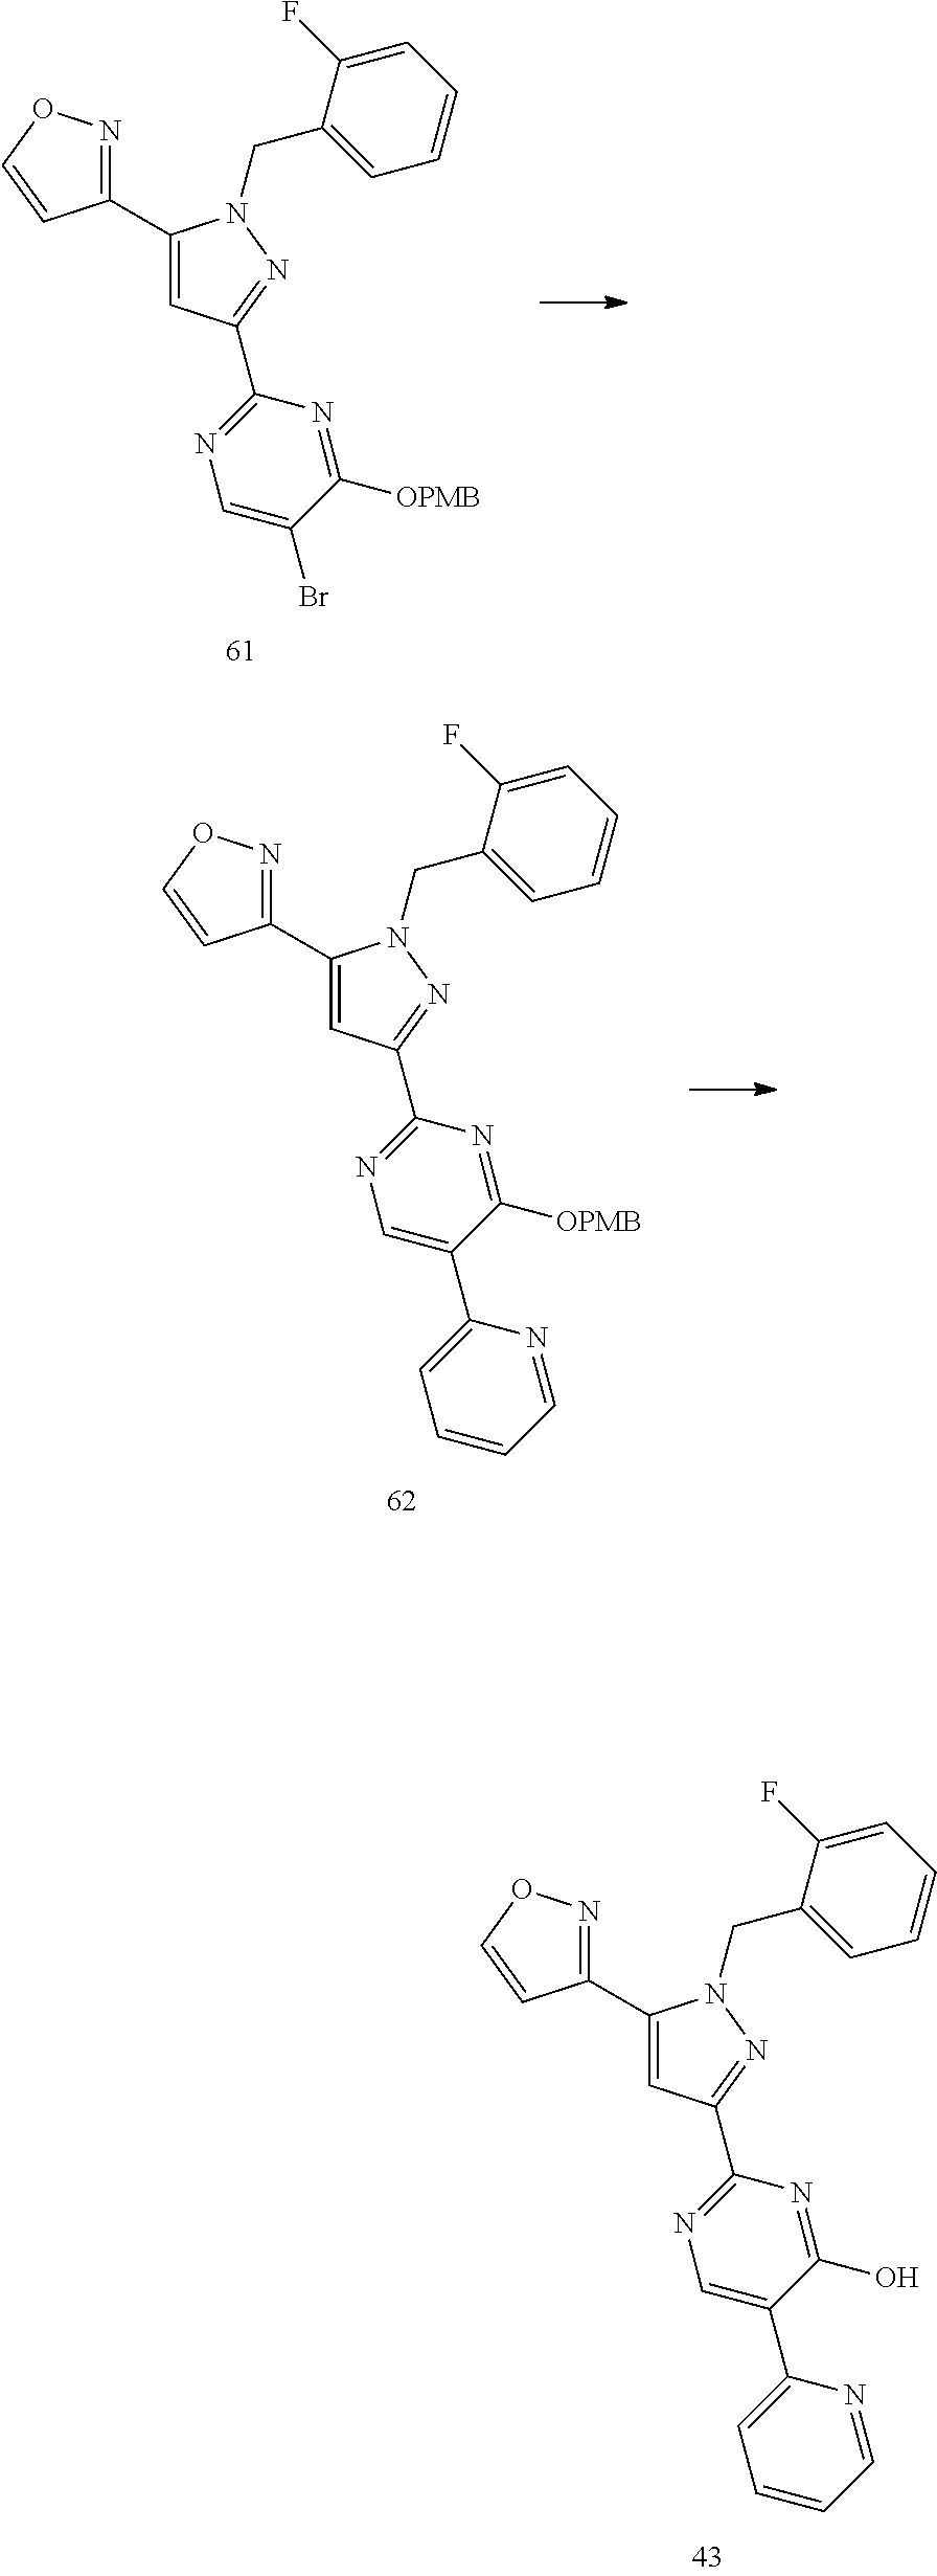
C1=CC=C(F)C(CN2C(C3=NOC=C3)=CC(C3=NC=C(C4=CC=CC=N4)C(O)=N3)=N2)=C1.C1=CC=C(F)C(CN2C(C3=NOC=C3)=CC(C3=NC=C(Br)C([OPMB])=N3)=N2)=C1.C1=CC=C(F)C(CN2C(C3=NOC=C3)=CC(C3=NC=C(C4=CC=CC=N4)C([OPMB])=N3)=N2)=C1
